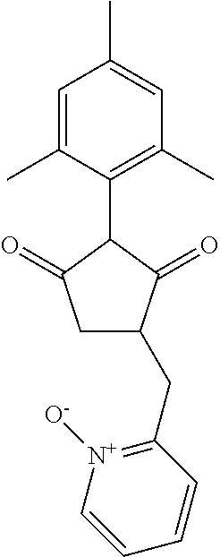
C1=C(C)C(C2C(=O)CC(CC3=[N+]([O-])C=CC=C3)C2=O)=C(C)C=C1C
